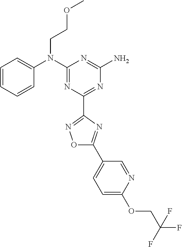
C1=CC=CC(N(C2=NC(C3=NOC(C4=CC=C(OCC(F)(F)F)N=C4)=N3)=NC(N)=N2)CCOC)=C1
